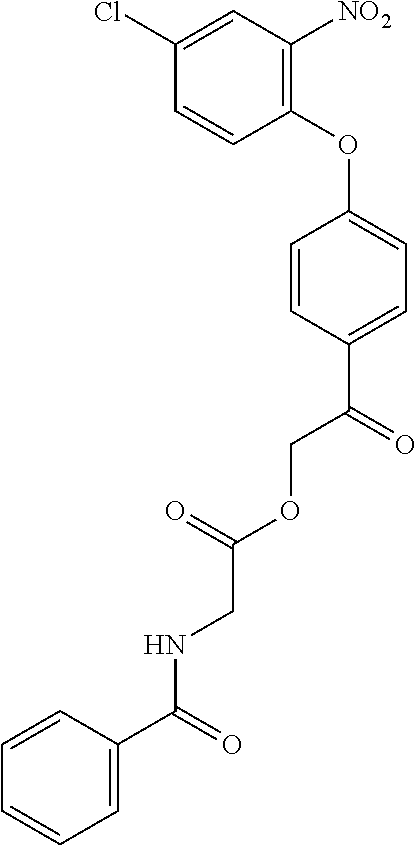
C1(Cl)=CC([NO2])=C(OC2=CC=C(C(COC(=O)CNC(=O)C3=CC=CC=C3)=O)C=C2)C=C1
